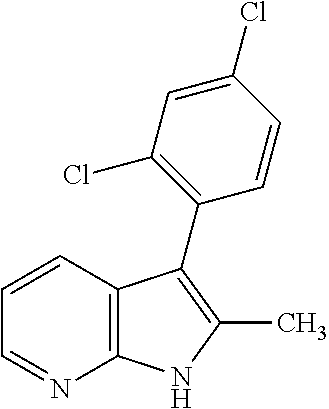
C12=C(C=CC=N1)C(C1=C(Cl)C=C(Cl)C=C1)=C(C)N2
